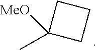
CC1([MeO])CCC1
